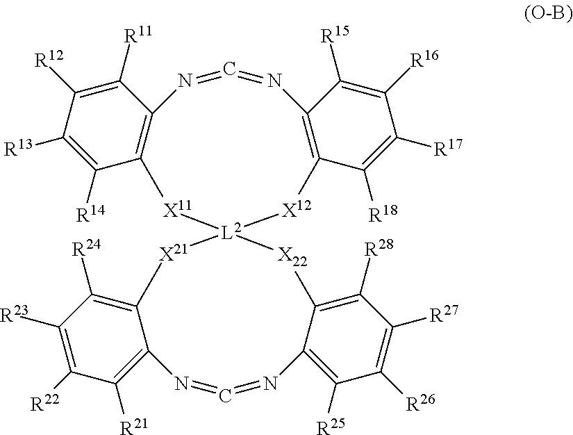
C1([R14])=C([R13])C([R12])=C([R11])C2=C1[X11][L2]1([X12]C3=C(N=C=N2)C([R15])=C([R16])C([R17])=C3[R18])[X21]C2=C([R24])C([R23])=C([R22])C([R21])=C2N=C=NC2=C([R25])C([R26])=C([R27])C([R28])=C2[X22]1
